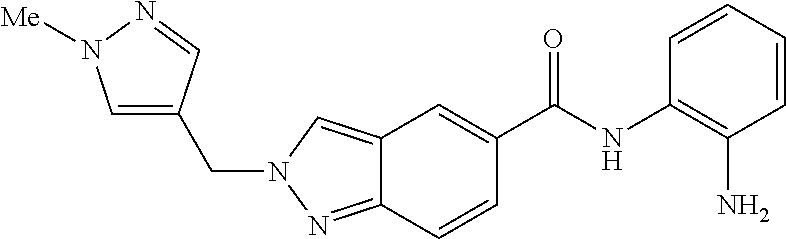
C12=CN(CC3=CN([Me])N=C3)N=C1C=CC(C(NC1=C(N)C=CC=C1)=O)=C2
